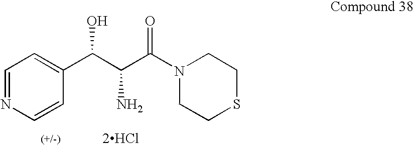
C1=NC=CC(C(C(C(=O)N2CCSCC2)N)O)=C1.[2HCl]
